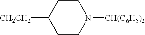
[CH2CH2]C1CCN([CH(C6H5)2])CC1
